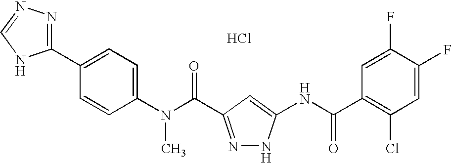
C1(N(C(=O)C2=NNC(NC(C3=C(Cl)C=C(F)C(F)=C3)=O)=C2)C)=CC=C(C2=NN=CN2)C=C1.Cl
